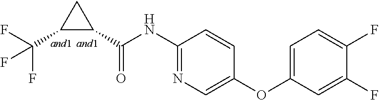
C1(C(NC2=NC=C(OC3=CC=C(F)C(F)=C3)C=C2)=O)CC1C(F)(F)F
